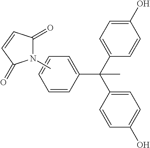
C1=CC(C(C2=CC=C(O)C=C2)(C2=CC=C(O)C=C2)C)=CC=C1.CN1C(=O)C=CC1=O
